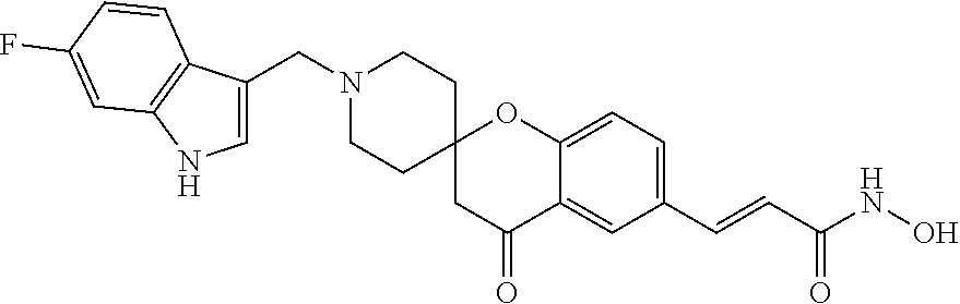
N1(CC2=CNC3=C2C=CC(F)=C3)CCC2(CC1)CC(=O)C1=CC(C=CC(NO)=O)=CC=C1O2
